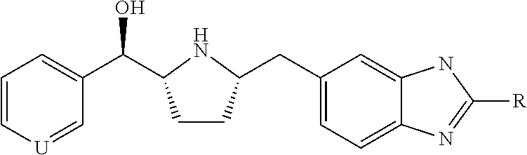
C1=C[U]=CC(C(O)C2CCC(CC3=CC=C4C(=C3)NC([R])=N4)N2)=C1
